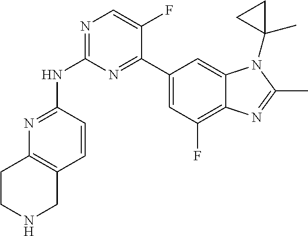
N1=C(NC2=NC=C(F)C(C3=CC(F)=C4C(=C3)N(C3(C)CC3)C(C)=N4)=N2)C=CC2=C1CCNC2
